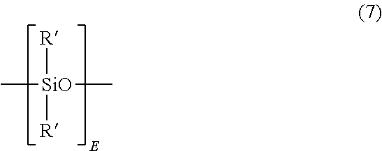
C[SiO]([R])([R])C
